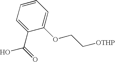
C1(C(=O)O)=CC=CC=C1OCC[OTHP]
